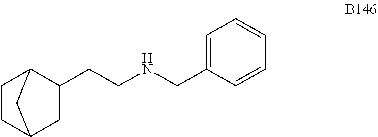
C1=CC=CC(CNCCC2C3CCC(C2)C3)=C1
